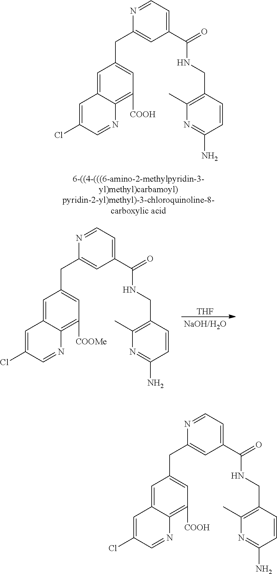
C1=C2C(=C([COOH])C=C1CC1=CC(C(NCC3=C(C)N=C(N)C=C3)=O)=CC=N1)N=CC(Cl)=C2.[THF].N1=CC=C(C(NCC2=C(C)N=C(N)C=C2)=O)C=C1CC1=CC([COOMe])=C2C(=C1)C=C(Cl)C=N2.N1=CC=C(C(NCC2=C(C)N=C(N)C=C2)=O)C=C1CC1=CC([COOH])=C2C(=C1)C=C(Cl)C=N2
